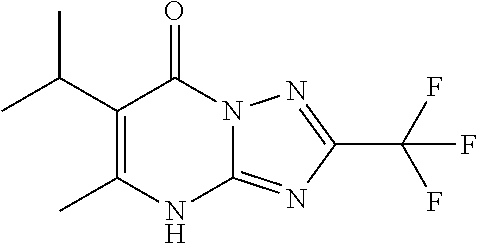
CC1=C(C(C)C)C(=O)N2C(=NC(C(F)(F)F)=N2)N1
